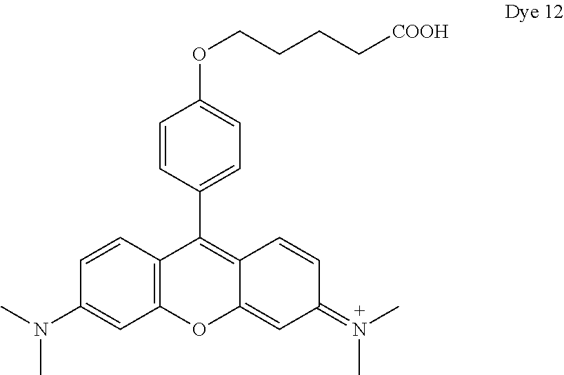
C1=CC(C2=C3C(=CC(=N(C)C)C=C3)OC3=C2C=CC(N(C)C)=C3)=CC=C1OCCCC[COOH]
